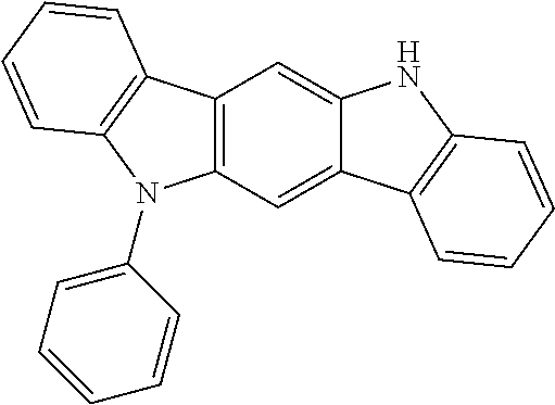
C12=C(C=C3C(=C1)NC1=C3C=CC=C1)N(C1=CC=CC=C1)C1=C2C=CC=C1
